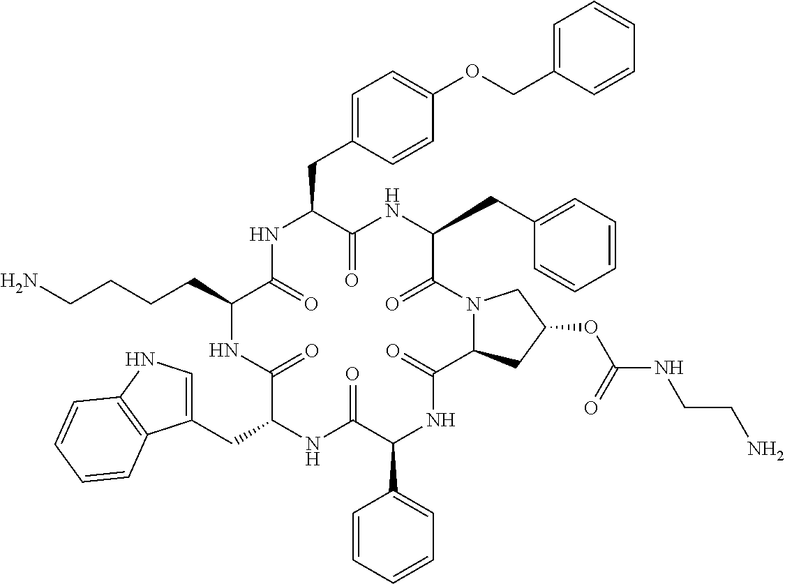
NCCCCC1C(=O)NC(CC2=CC=C(OCC3=CC=CC=C3)C=C2)C(=O)NC(CC2=CC=CC=C2)C(=O)N2C(CC(OC(NCCN)=O)C2)C(=O)NC(C2=CC=CC=C2)C(=O)NC(CC2=CNC3=C2C=CC=C3)C(=O)N1
